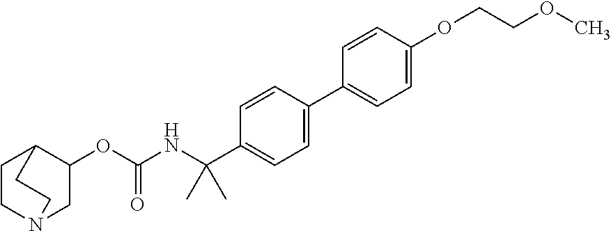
C1CN2CC(OC(=O)NC(C3=CC=C(C4=CC=C(OCCOC)C=C4)C=C3)(C)C)C1CC2
